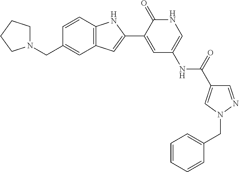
C1=CC2=C(C=C1CN1CCCC1)C=C(C1=CC(NC(=O)C3=CN(CC4=CC=CC=C4)N=C3)=CNC1=O)N2
